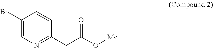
C1(Br)=CN=C(CC(O[Me])=O)C=C1
